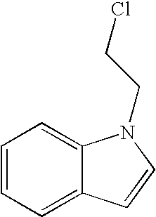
C1=CC=C2C(=C1)N(CCCl)C=C2
